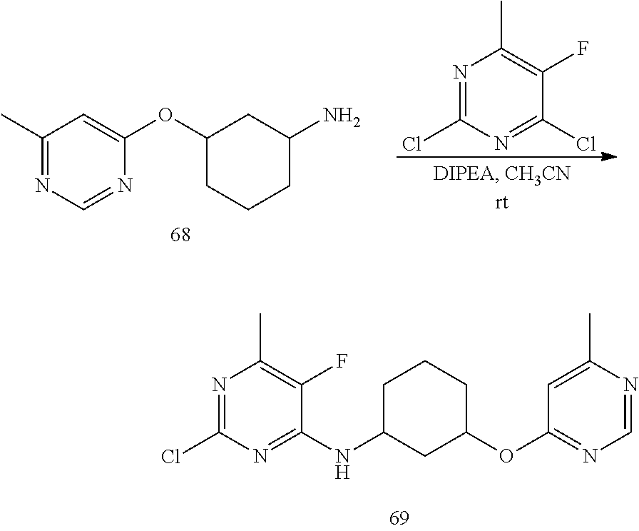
C1(OC2=CC(C)=NC=N2)CCCC(N)C1.N1=C(Cl)N=C(Cl)C(F)=C1C.C1C(NC2=NC(Cl)=NC(C)=C2F)CC(OC2=NC=NC(C)=C2)CC1
